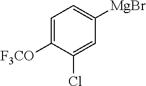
C1=C([F3CO])C(Cl)=CC([MgBr])=C1
